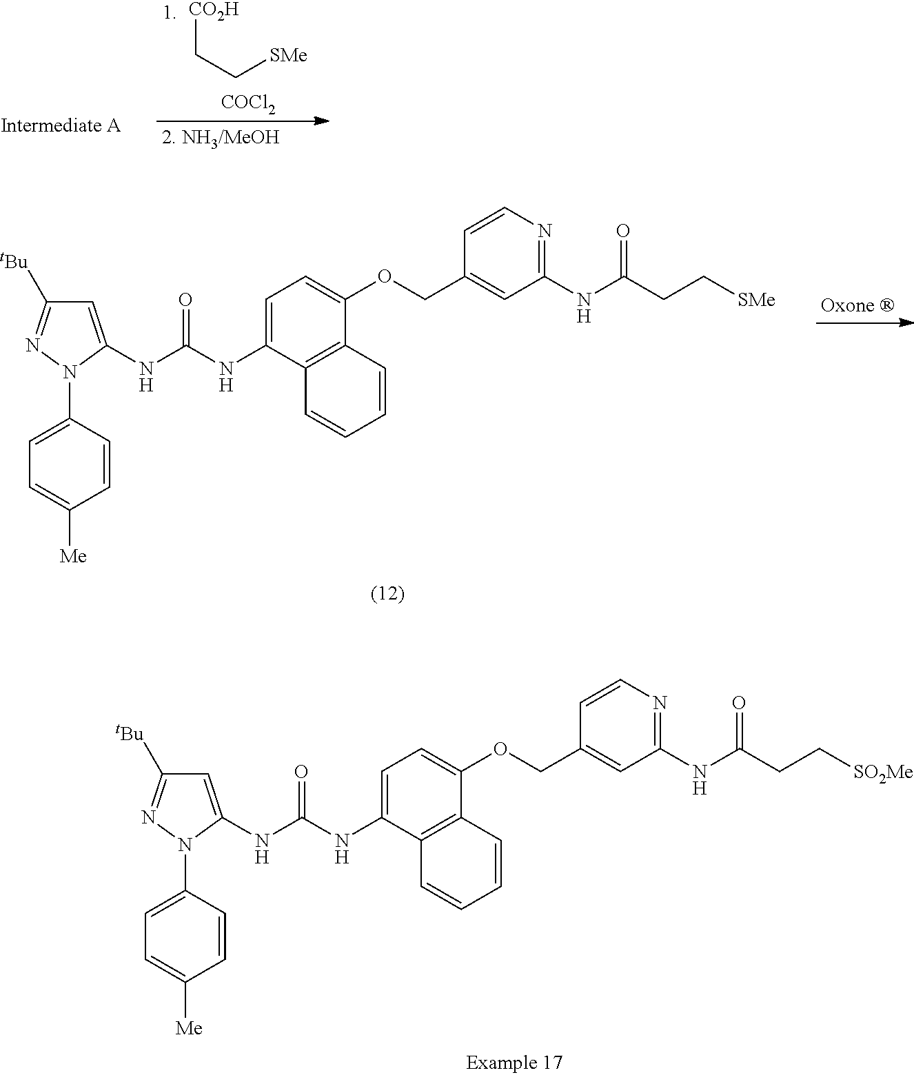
[CO2H]CC[SMe].[COCl2].C1=C(NC(=O)NC2=CC([tBu])=NN2C2=CC=C([Me])C=C2)C2=C(C(OCC3=CC(NC(=O)CC[SMe])=NC=C3)=C1)C=CC=C2.C1=C(NC(=O)NC2=CC([tBu])=NN2C2=CC=C([Me])C=C2)C2=C(C(OCC3=CC(NC(=O)CC[SO2Me])=NC=C3)=C1)C=CC=C2
